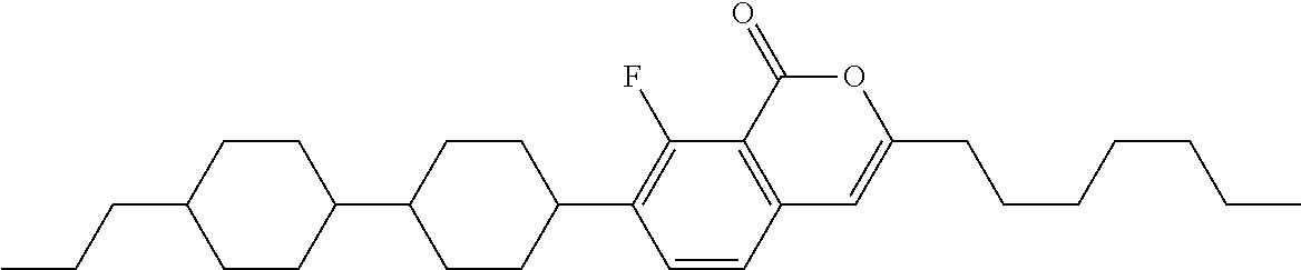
C12=C(C(=O)OC(CCCCCCC)=C1)C(F)=C(C1CCC(C3CCC(CCC)CC3)CC1)C=C2
